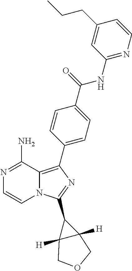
N1=C(N)C2=C(C3=CC=C(C(=O)NC4=NC=CC(CCC)=C4)C=C3)N=C(C3C4([H])C3([H])COC4)N2C=C1
